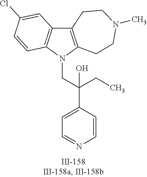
N1(CC(C2=CC=NC=C2)(CC)O)C2=C(C3=C1C=CC(Cl)=C3)CCN(C)CC2
